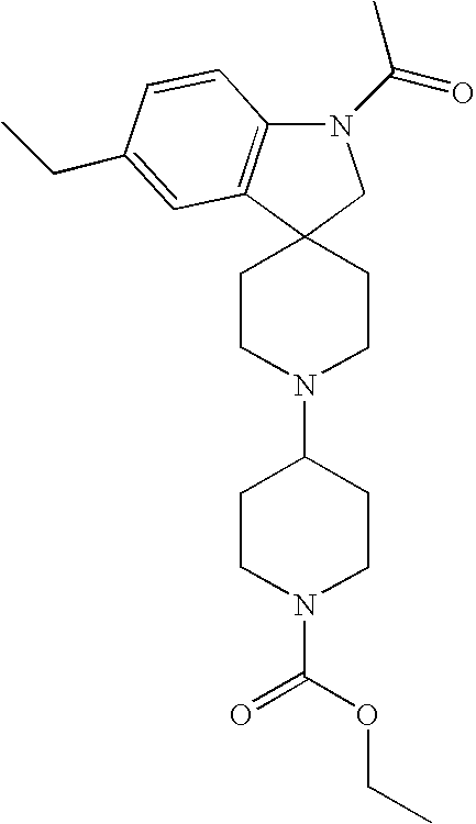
C12(CCN(C3CCN(C(=O)OCC)CC3)CC1)CN(C(=O)C)C1=C2C=C(CC)C=C1
